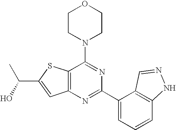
C1CN(C2=NC(C3=CC=CC4=C3C=NN4)=NC3=C2SC(C(O)C)=C3)CCO1
